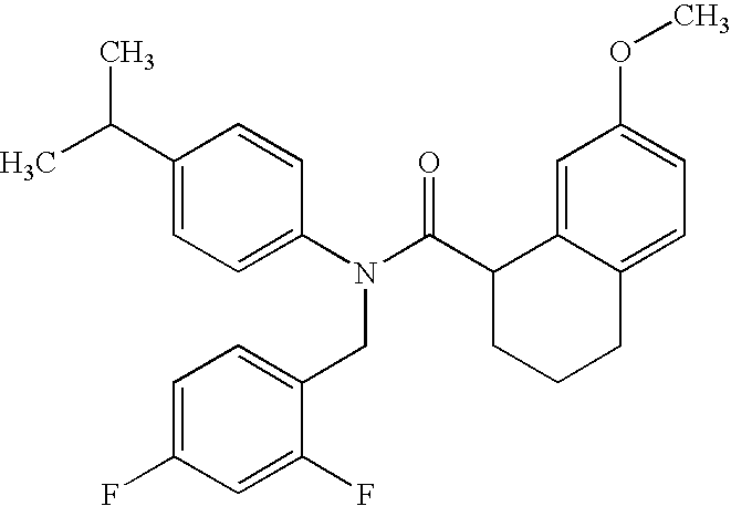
C1(C(C)C)=CC=C(N(C(C2CCCC3=CC=C(OC)C=C23)=O)CC2=CC=C(F)C=C2F)C=C1
